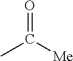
CC([Me])=O
